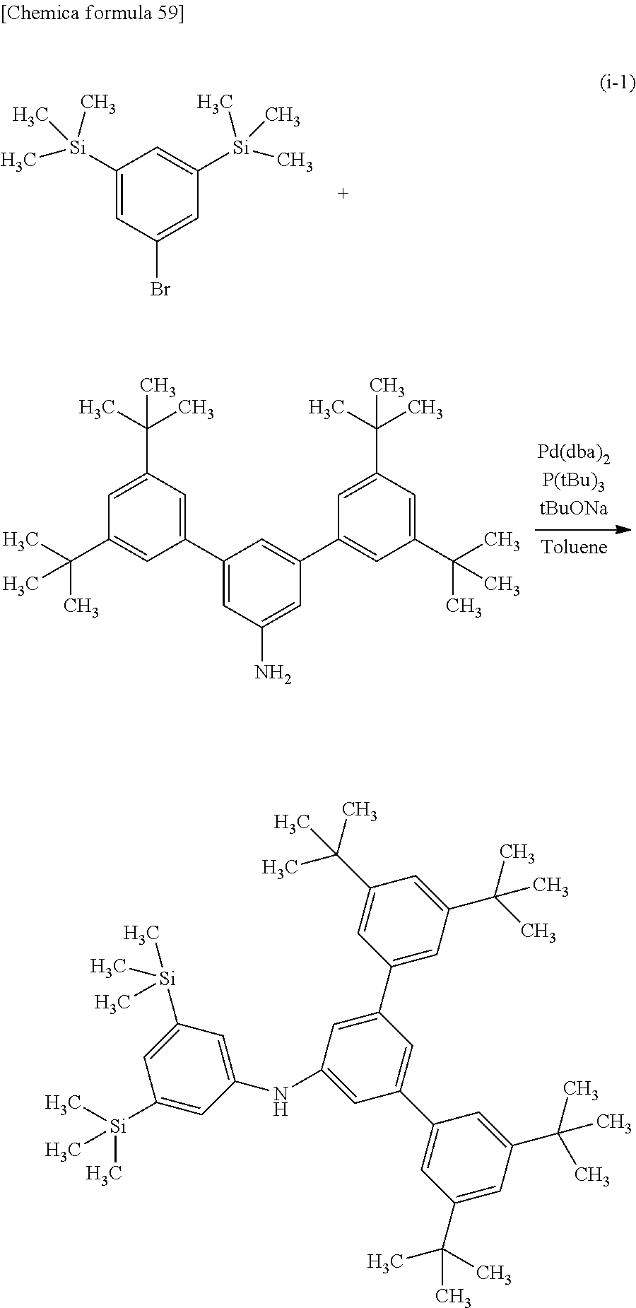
C1=C(Br)C=C([Si](C)(C)C)C=C1[Si](C)(C)C.C1=C(N)C=C(C2=CC(C(C)(C)C)=CC(C(C)(C)C)=C2)C=C1C1=CC(C(C)(C)C)=CC(C(C)(C)C)=C1.C1=C(C2=CC(C(C)(C)C)=CC(C(C)(C)C)=C2)C=C(C2=CC(C(C)(C)C)=CC(C(C)(C)C)=C2)C=C1NC1=CC([Si](C)(C)C)=CC([Si](C)(C)C)=C1
